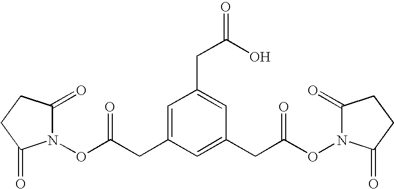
C1=C(CC(=O)ON2C(=O)CCC2=O)C=C(CC(=O)ON2C(=O)CCC2=O)C=C1CC(O)=O
